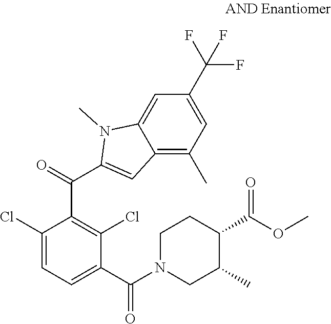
C1(Cl)=CC=C(C(=O)N2CC(C)C(C(OC)=O)CC2)C(Cl)=C1C(=O)C1=CC2=C(C)C=C(C(F)(F)F)C=C2N1C
